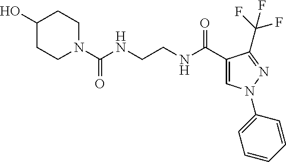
N1(C(NCCNC(C2=CN(C3=CC=CC=C3)N=C2C(F)(F)F)=O)=O)CCC(O)CC1
